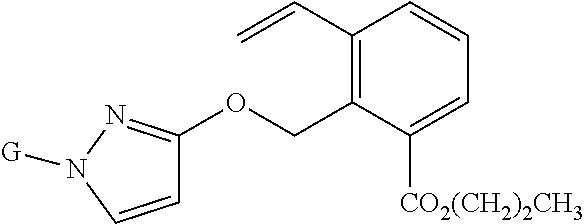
C1=CN([G])N=C1OCC1=C(C=C)C=CC=C1[CO2(CH2)2CH3]
